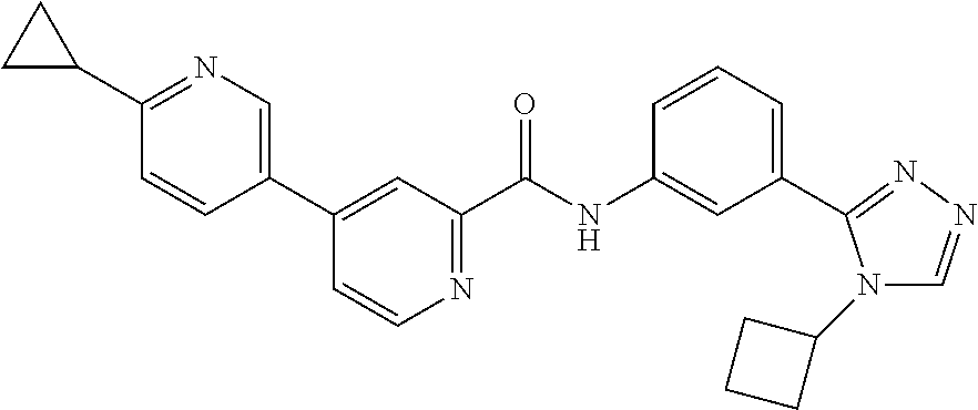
C1=CN=C(C(NC2=CC(C3=NN=CN3C3CCC3)=CC=C2)=O)C=C1C1=CN=C(C2CC2)C=C1
